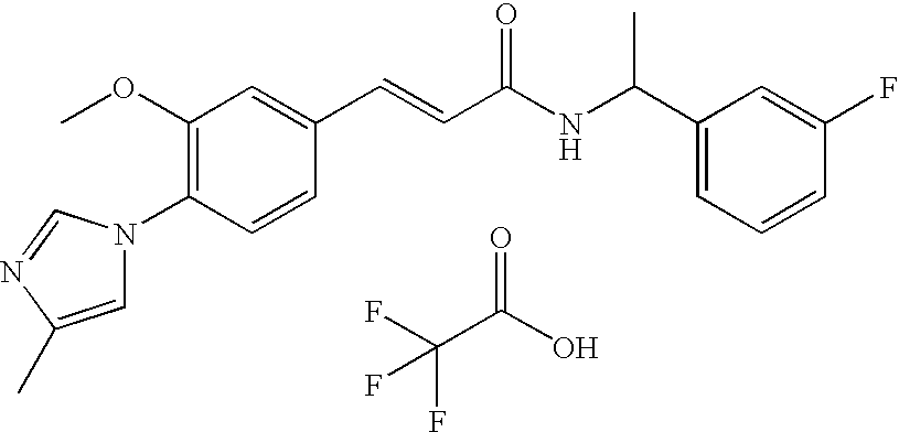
C1(OC)=C(N2C=C(C)N=C2)C=CC(C=CC(NC(C2=CC=CC(F)=C2)C)=O)=C1.FC(C(O)=O)(F)F
